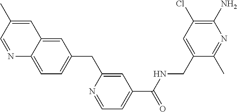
C12=CC(CC3=CC(C(NCC4=CC(Cl)=C(N)N=C4C)=O)=CC=N3)=CC=C1N=CC(C)=C2
